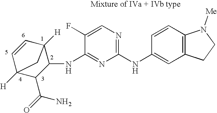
C1(NC2=CC3=C(C=C2)N([Me])CC3)=NC=C(F)C(NC2C3([H])C=CC([H])(C2C(=O)N)C3)=N1
